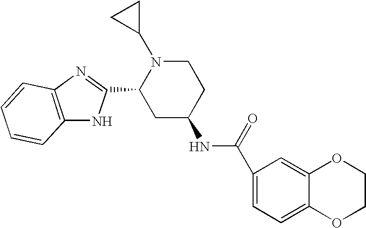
C12=C(N=C(C3CC(NC(=O)C4=CC=C5C(=C4)OCCO5)CCN3C3CC3)N1)C=CC=C2
